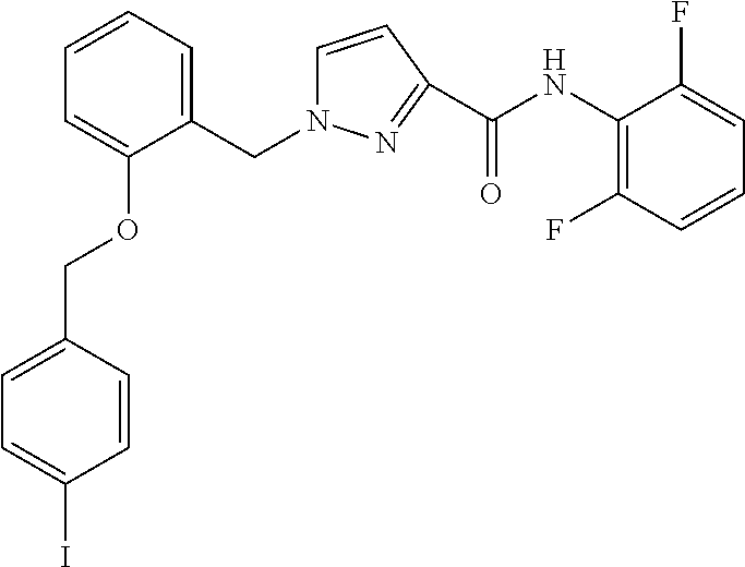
C1=CC=C(CN2C=CC(C(NC3=C(F)C=CC=C3F)=O)=N2)C(OCC2=CC=C(I)C=C2)=C1
